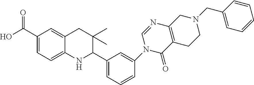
C1(C(O)=O)=CC=C2C(=C1)CC(C)(C)C(C1=CC=CC(N3C=NC4=C(C3=O)CCN(CC3=CC=CC=C3)C4)=C1)N2
